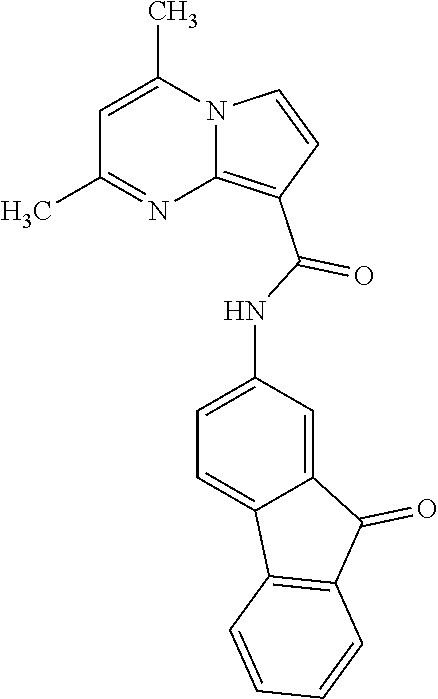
C1=C(C)N2C(=C(C(=O)NC3=CC=C4C(=C3)C(=O)C3=C4C=CC=C3)C=C2)N=C1C
